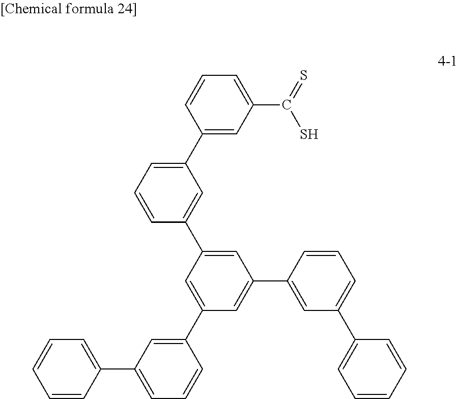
C1=C(C2=CC=CC(C3=CC(C4=CC(C5=CC=CC=C5)=CC=C4)=CC(C4=CC(C5=CC=CC=C5)=CC=C4)=C3)=C2)C=CC=C1C(=S)S
